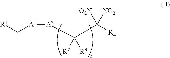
[A1]([A2]C(C([O2N])([R4])[NO2])([R2])[R3])C[R1]
